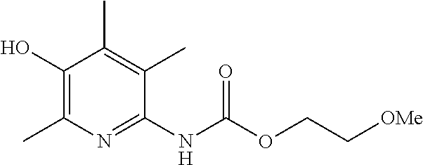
C1(NC(OCC[OMe])=O)=NC(C)=C(O)C(C)=C1C
